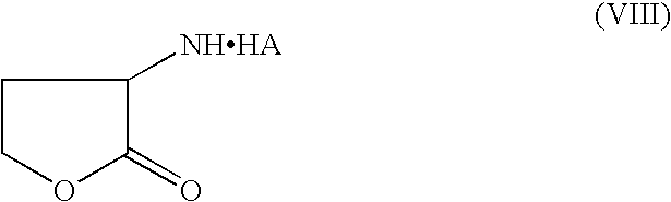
C1COC(=O)C1[NHHA]
